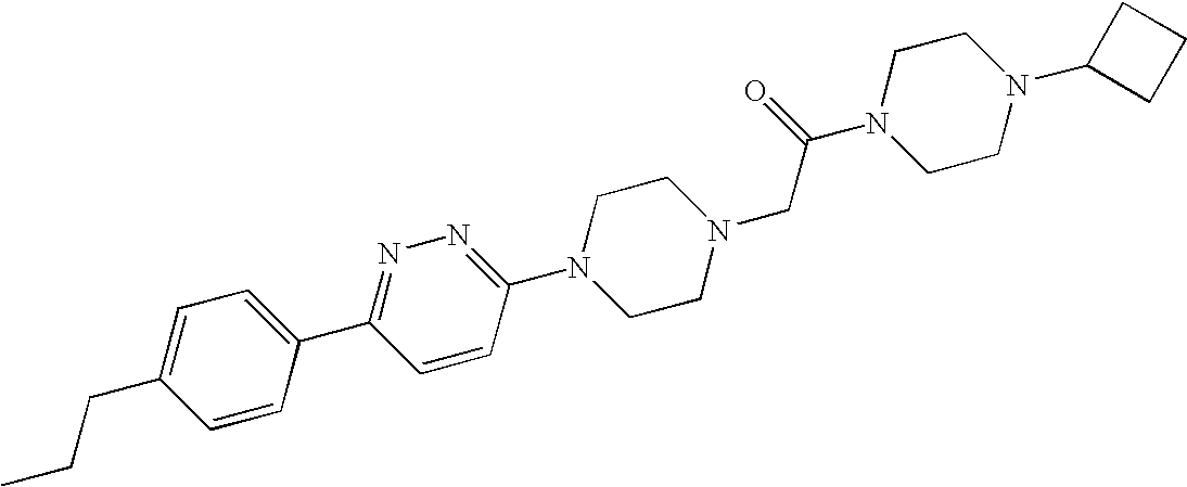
N1=C(C2=CC=C(CCC)C=C2)C=CC(N2CCN(CC(N3CCN(C4CCC4)CC3)=O)CC2)=N1
